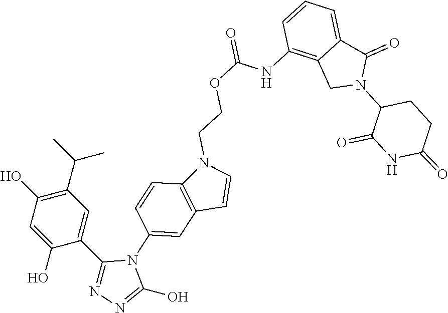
C1(C(C)C)=C(O)C=C(O)C(C2=NN=C(O)N2C2=CC3=C(C=C2)N(CCOC(=O)NC2=C4C(=CC=C2)C(=O)N(C2C(=O)NC(=O)CC2)C4)C=C3)=C1
